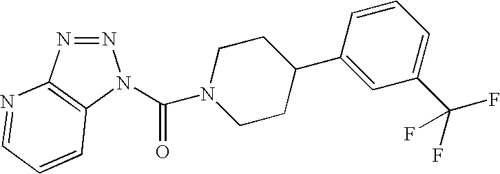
N1=NC2=C(N1C(N1CCC(C3=CC(C(F)(F)F)=CC=C3)CC1)=O)C=CC=N2
